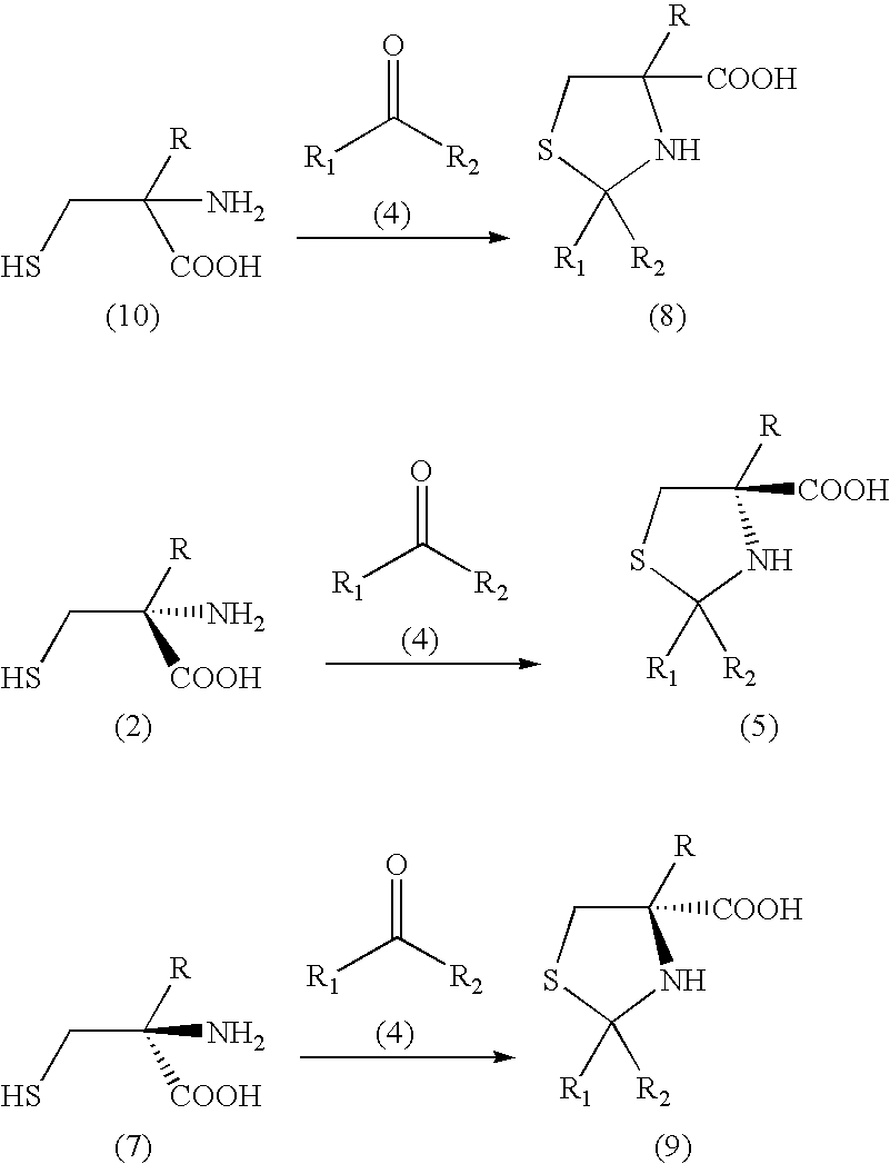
SCC([R])(N)[COOH].[R1]C([R2])=O.C1([R])([COOH])CSC([R1])([R2])N1.SCC([R])(N)[COOH].C1([R])([COOH])CSC([R1])([R2])N1.[R1]C([R2])=O.SCC(N)([R])[COOH].[R1]C([R2])=O.C1([R])([COOH])CSC([R1])([R2])N1
